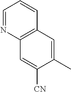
C12=C(C=C(C)C([CN])=C1)C=CC=N2
